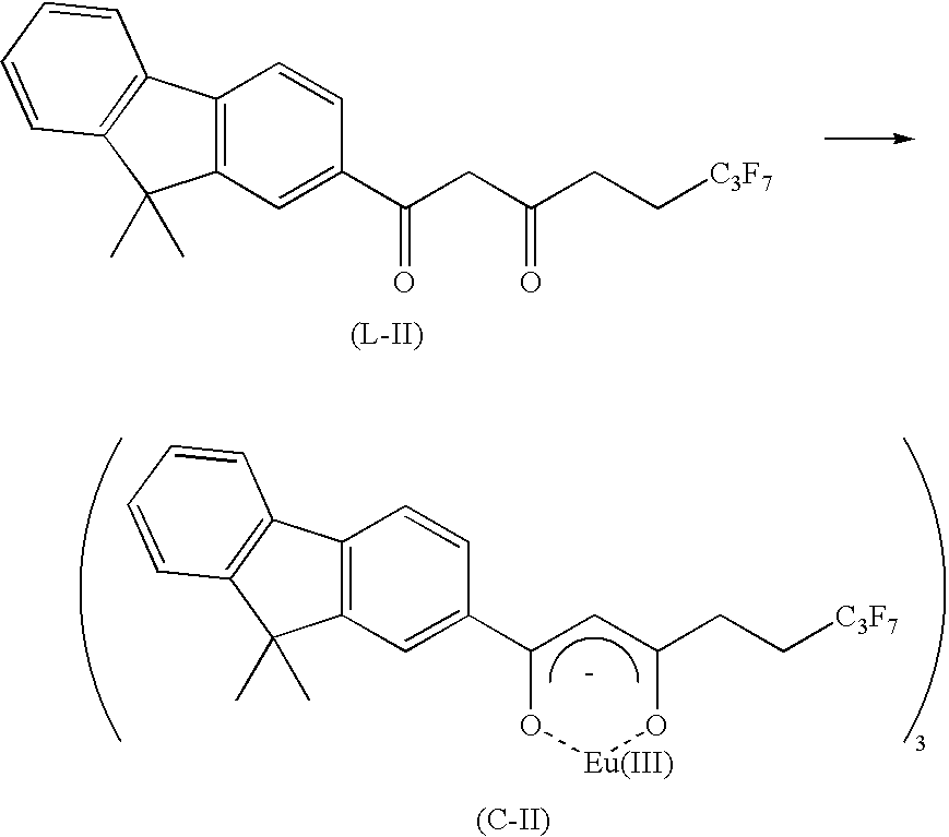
C12=C(C=C(C(CC(CC[C3F7])=O)=O)C=C1)C(C)(C)C1=C2C=CC=C1.C12=C(C=C(C3CC(CC[C3F7])O[Eu]O3)C=C1)C(C)(C)C1=C2C=CC=C1.[(C-II)]
